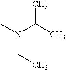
C(N(C)C(C)C)C
